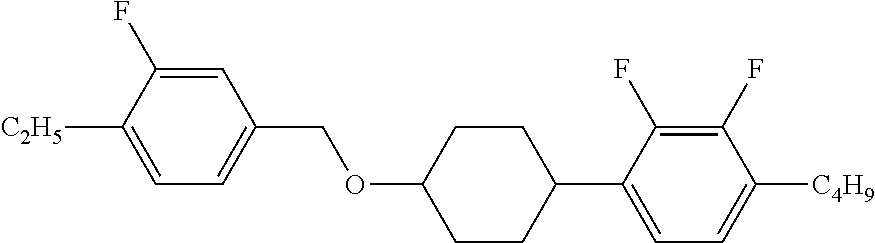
C1=C(F)C([C2H5])=CC=C1COC1CCC(C2=CC=C([C4H9])C(F)=C2F)CC1
